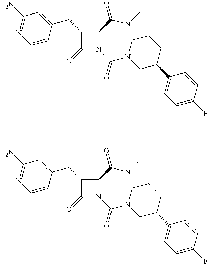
C1(CC2=CC(N)=NC=C2)C(=O)N(C(=O)N2CC(C3=CC=C(F)C=C3)CCC2)C1C(NC)=O.C1(CC2=CC(N)=NC=C2)C(=O)N(C(=O)N2CC(C3=CC=C(F)C=C3)CCC2)C1C(NC)=O
